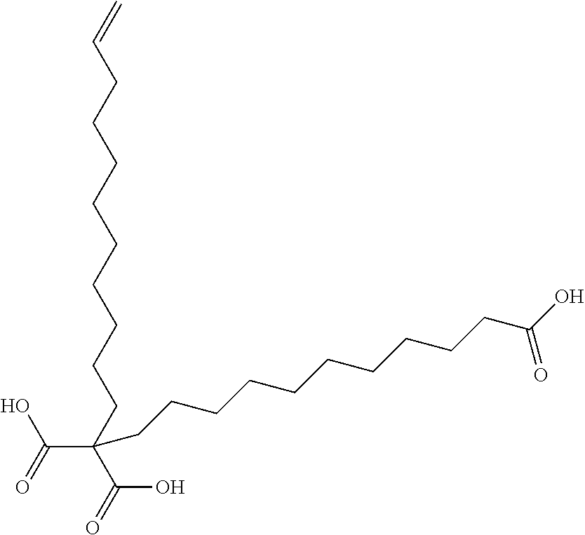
OC(=O)C(C(O)=O)(CCCCCCCCCC=C)CCCCCCCCCCC(O)=O
